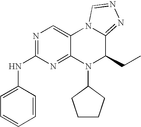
N1=C(NC2=CC=CC=C2)N=C2C(=C1)N1C(=NN=C1)C(CC)N2C1CCCC1
